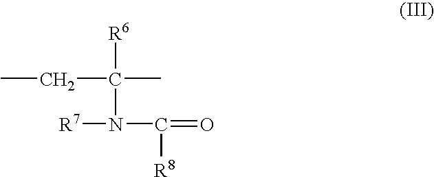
C(C(C)([R6])N(C(=O)[R8])[R7])C
